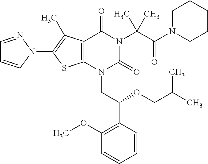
C12=C(C(C)=C(N3C=CC=N3)S1)C(=O)N(C(C(=O)N1CCCCC1)(C)C)C(=O)N2CC(C1=C(OC)C=CC=C1)OCC(C)C
